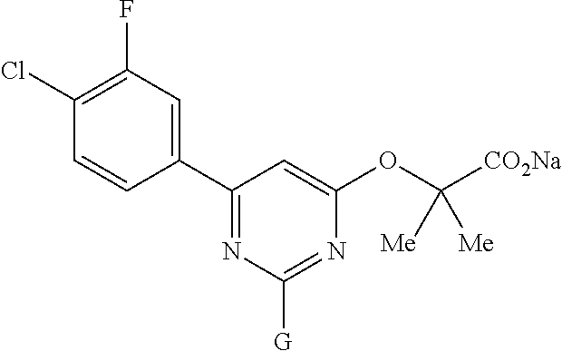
C1(C2=CC(F)=C(Cl)C=C2)=NC([G])=NC(OC([CO2Na])([Me])[Me])=C1
